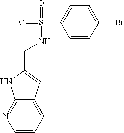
C1=CC=C2C(=N1)NC(CNS(=O)(C1=CC=C(Br)C=C1)=O)=C2
